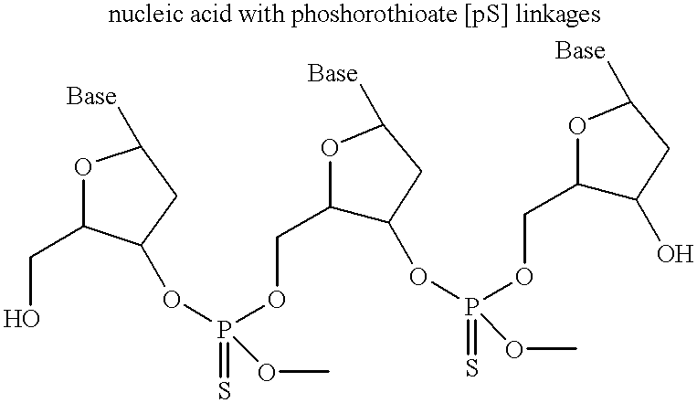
O1C(CO)C(OP(OCC2C(OP(OCC3C(O)CC([Base])O3)(=S)OC)CC([Base])O2)(=S)OC)CC1[Base]
